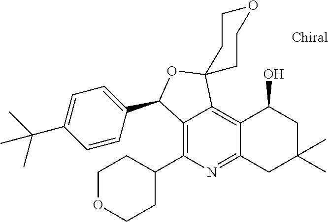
C1=C(C(C)(C)C)C=CC(C2C3=C(C4CCOCC4)N=C4C(=C3C3(O2)CCOCC3)C(O)CC(C)(C)C4)=C1
